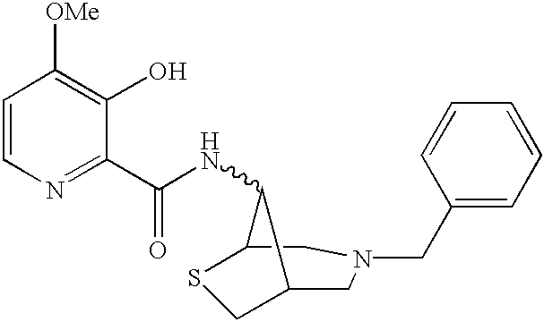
C1=CN=C(C(NC2C3CN(CC4=CC=CC=C4)CC2SC3)=O)C(O)=C1[OMe]
